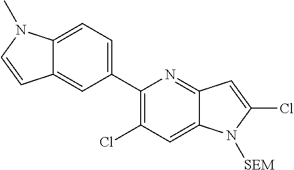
C1(C2=CC=C3C(=C2)C=CN3C)=C(Cl)C=C2C(=N1)C=C(Cl)N2[SEM]
